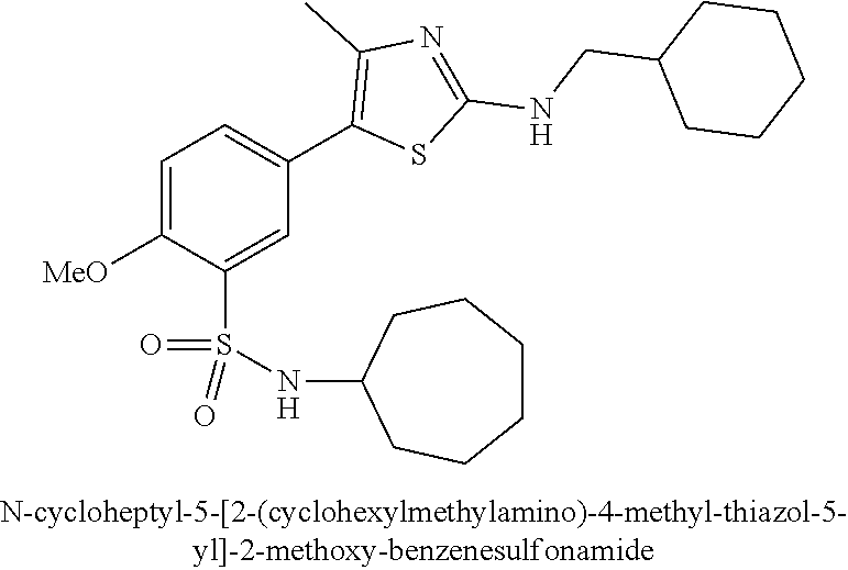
C1=C([OMe])C(S(NC2CCCCCC2)(=O)=O)=CC(C2=C(C)N=C(NCC3CCCCC3)S2)=C1
